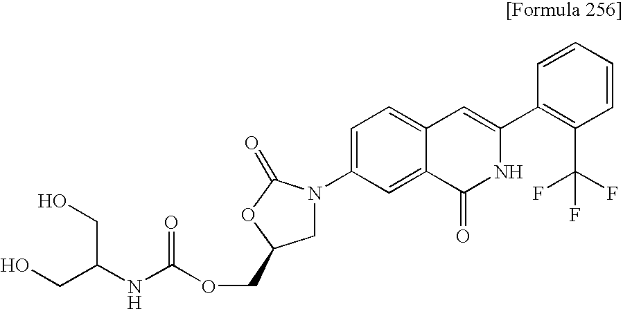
C(OCC1CN(C2=CC=C3C(=C2)C(=O)NC(C2=C(C(F)(F)F)C=CC=C2)=C3)C(=O)O1)(NC(CO)CO)=O
